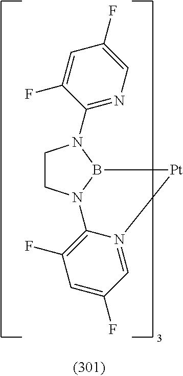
C1CN2B(N1C1=NC=C(F)C=C1F)[Pt]N1=CC(F)=CC(F)=C21
